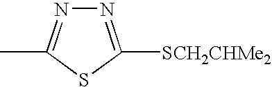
N1=C([SCH2CHMe2])SC(C)=N1
